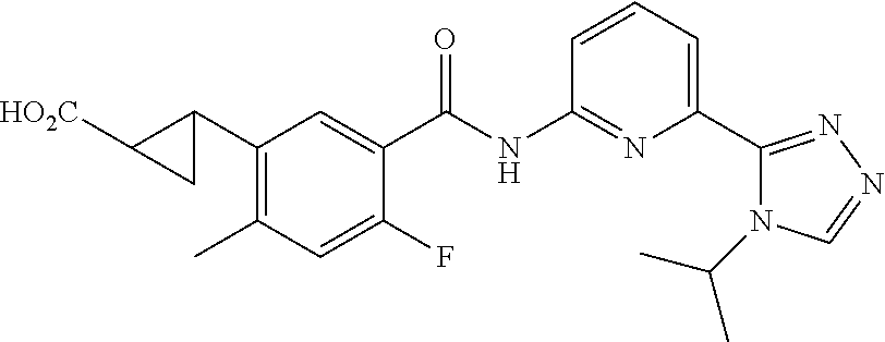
C1(C2CC2[HO2C])=C(C)C=C(F)C(C(NC2=NC(C3=NN=CN3C(C)C)=CC=C2)=O)=C1
